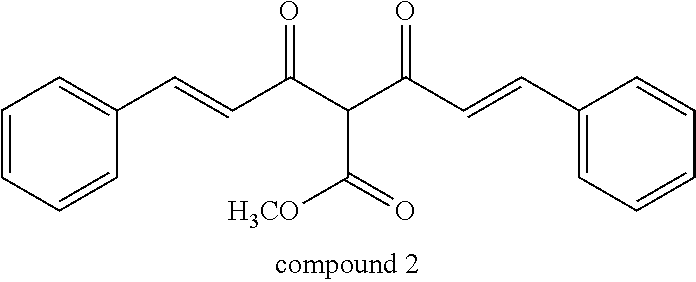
C1=CC=CC(C=CC(C(C(C=CC2=CC=CC=C2)=O)C(=O)[H3CO])=O)=C1
